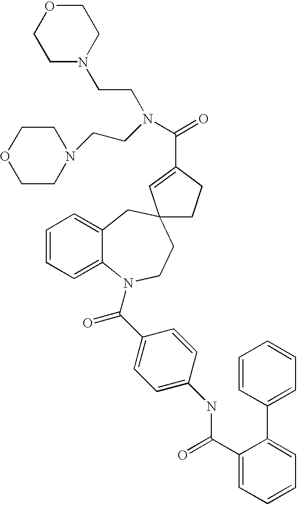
C1=CC=C2C(=C1)CC1(CCN2C(C2=CC=C(NC(C3=CC=CC=C3C3=CC=CC=C3)=O)C=C2)=O)CCC(C(N(CCN2CCOCC2)CCN2CCOCC2)=O)=C1
